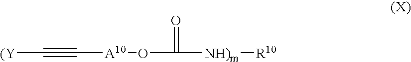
[(Y]C#C[A10]OC(=O)[NH)m][R10]
